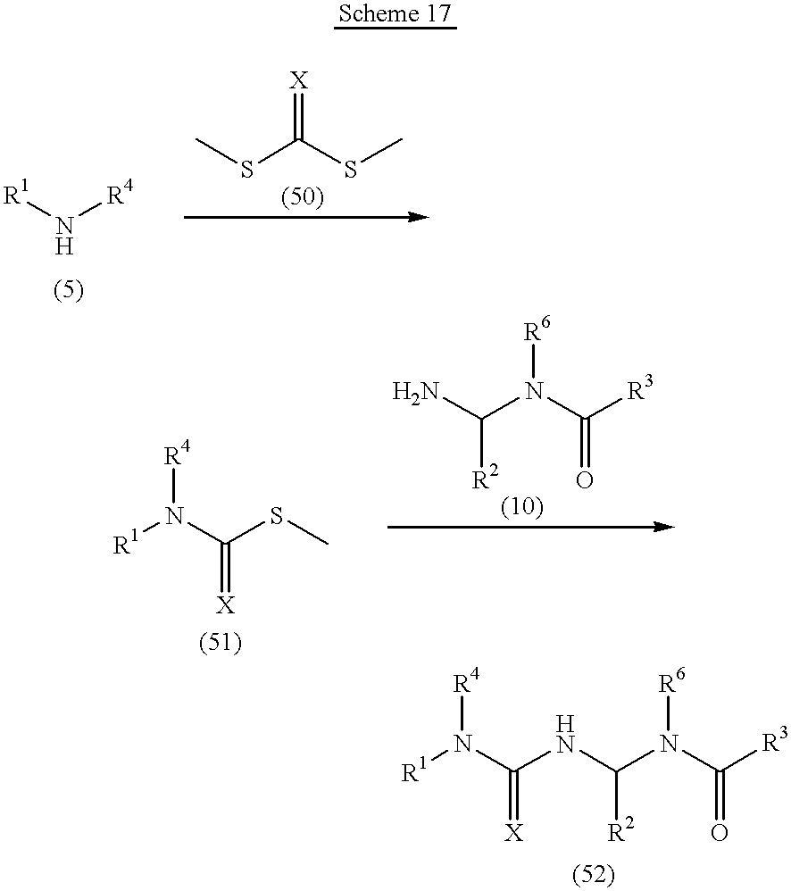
[R1]N[R4].CSC(SC)=[X].[R1]N(C(SC)=[X])[R4].NC(N(C([R3])=O)[R6])[R2].[R1]N(C(=[X])NC(N(C([R3])=O)[R6])[R2])[R4]
